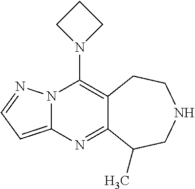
N12C(=CC=N1)N=C1C(=C2N2CCC2)CCNCC1C
